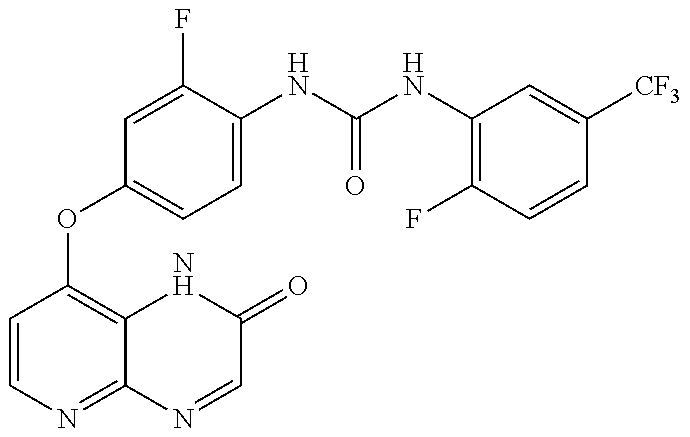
C1=CN=C2C(=C1OC1=CC=C(NC(=O)NC3=C(F)C=CC([CF3])=C3)C(F)=C1)NC(=O)C=N2
